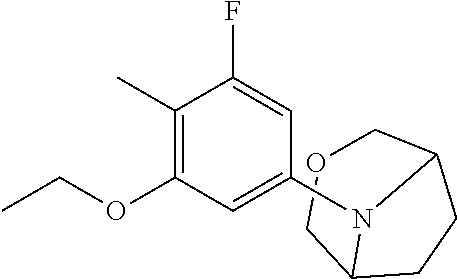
C1(C)=C(OCC)C=C(N2C3CCC2COC3)C=C1F
